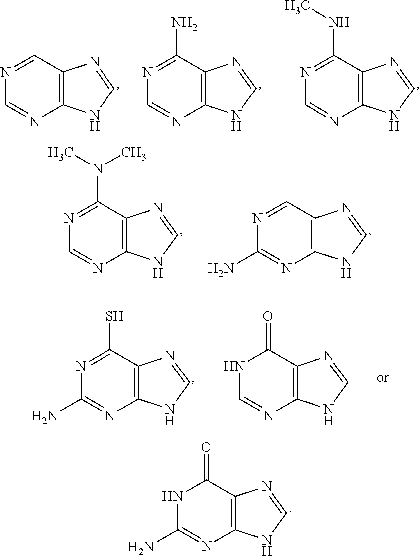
N1C(N)=NC2=C(C1=O)N=CN2.N1=CC2=C(N=C1)NC=N2.N1=C(N)C2=C(N=C1)NC=N2.N1=C(NC)C2=C(N=C1)NC=N2.N1=C(N(C)C)C2=C(N=C1)NC=N2.N1=CC2=C(N=C1N)NC=N2.N1=C(S)C2=C(N=C1N)NC=N2.N1C=NC2=C(C1=O)N=CN2
